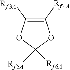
C1([Rf4A])=C([Rf3A])OC([Rf5A])([Rf6A])O1
